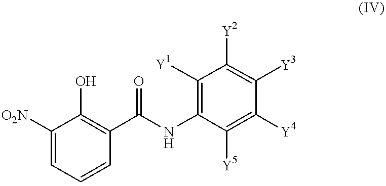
C1([O2N])=CC=CC(C(NC2=C([Y1])C([Y2])=C([Y3])C([Y4])=C2[Y5])=O)=C1O
